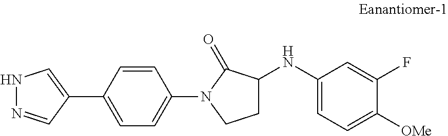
C1=CC(N2C(=O)C(NC3=CC=C([OMe])C(F)=C3)CC2)=CC=C1C1=CNN=C1
